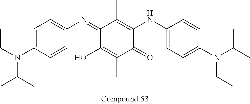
C1=C(N(CC)C(C)C)C=CC(N=C2C(O)=C(C)C(=O)C(NC3=CC=C(N(C(C)C)CC)C=C3)=C2C)=C1
